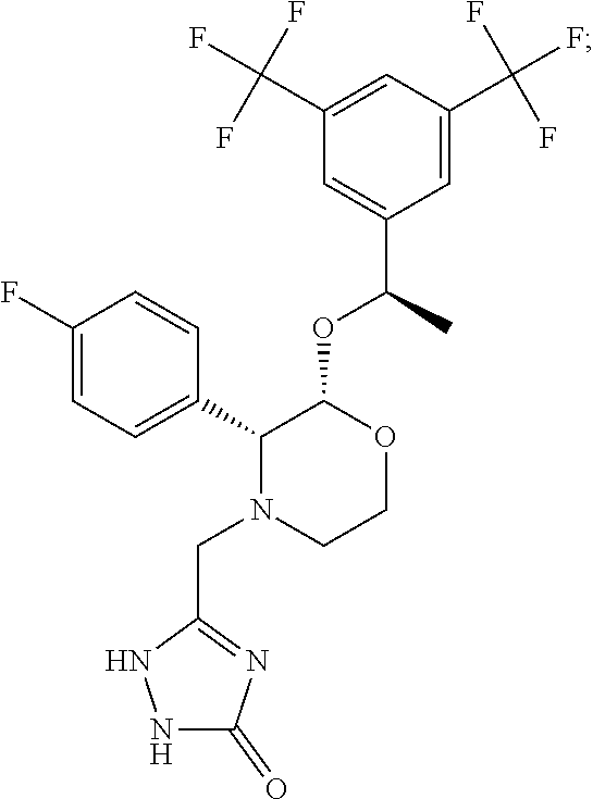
C1(F)=CC=C(C2N(CC3=NC(=O)NN3)CCOC2OC(C2=CC(C(F)(F)F)=CC(C(F)(F)F)=C2)C)C=C1
